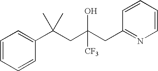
C1=CC(C(CC(CC2=NC=CC=C2)([CF3])O)(C)C)=CC=C1
